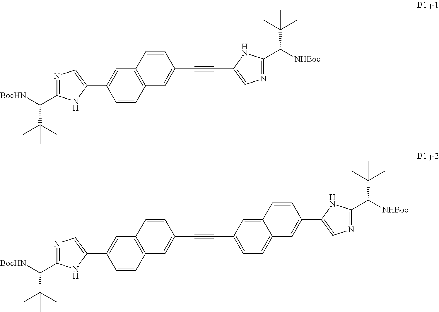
N1=C(C([BocHN])C(C)(C)C)NC(C2=CC3=C(C=C2)C=C(C#CC2=CN=C(C([NHBoc])C(C)(C)C)N2)C=C3)=C1.N1=C(C([BocHN])C(C)(C)C)NC(C2=CC3=C(C=C2)C=C(C#CC2=CC=C4C(=C2)C=CC(C2=CN=C(C([NHBoc])C(C)(C)C)N2)=C4)C=C3)=C1
